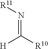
N(=C([R10])[H])[R11]
